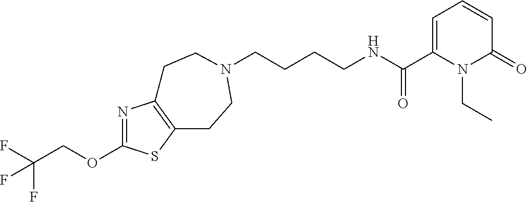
C(CCCNC(C1=CC=CC(=O)N1CC)=O)N1CCC2=C(N=C(OCC(F)(F)F)S2)CC1
